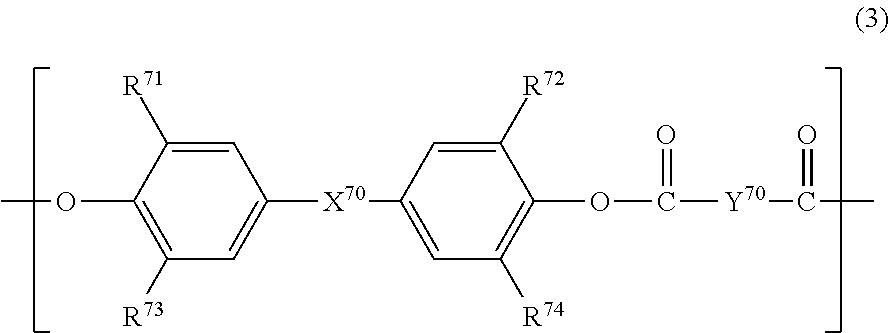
C1=C([R71])C(OC)=C([R73])C=C1[X70]C1=CC([R74])=C(OC(=O)[Y70]C(C)=O)C([R72])=C1
